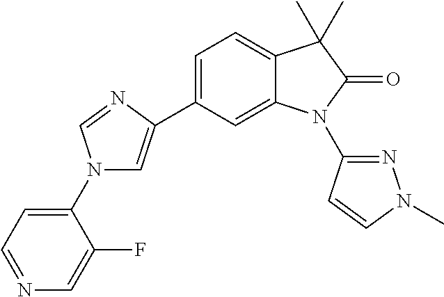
C1=C(C2=CN(C3=CC=NC=C3F)C=N2)C=C2C(=C1)C(C)(C)C(=O)N2C1=NN(C)C=C1
